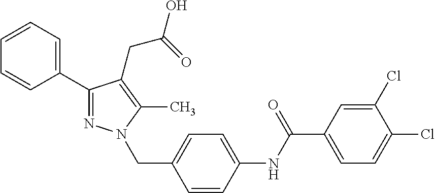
C1(C2=CC=CC=C2)=NN(CC2=CC=C(NC(C3=CC=C(Cl)C(Cl)=C3)=O)C=C2)C(C)=C1CC(=O)O
